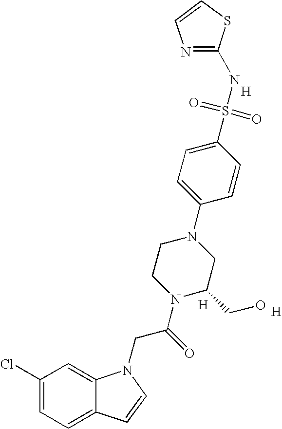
C1(Cl)=CC=C2C(=C1)N(CC(N1C(CO)CN(C3=CC=C(S(=O)(=O)NC4=NC=CS4)C=C3)CC1)=O)C=C2.[H].[H].[H]
